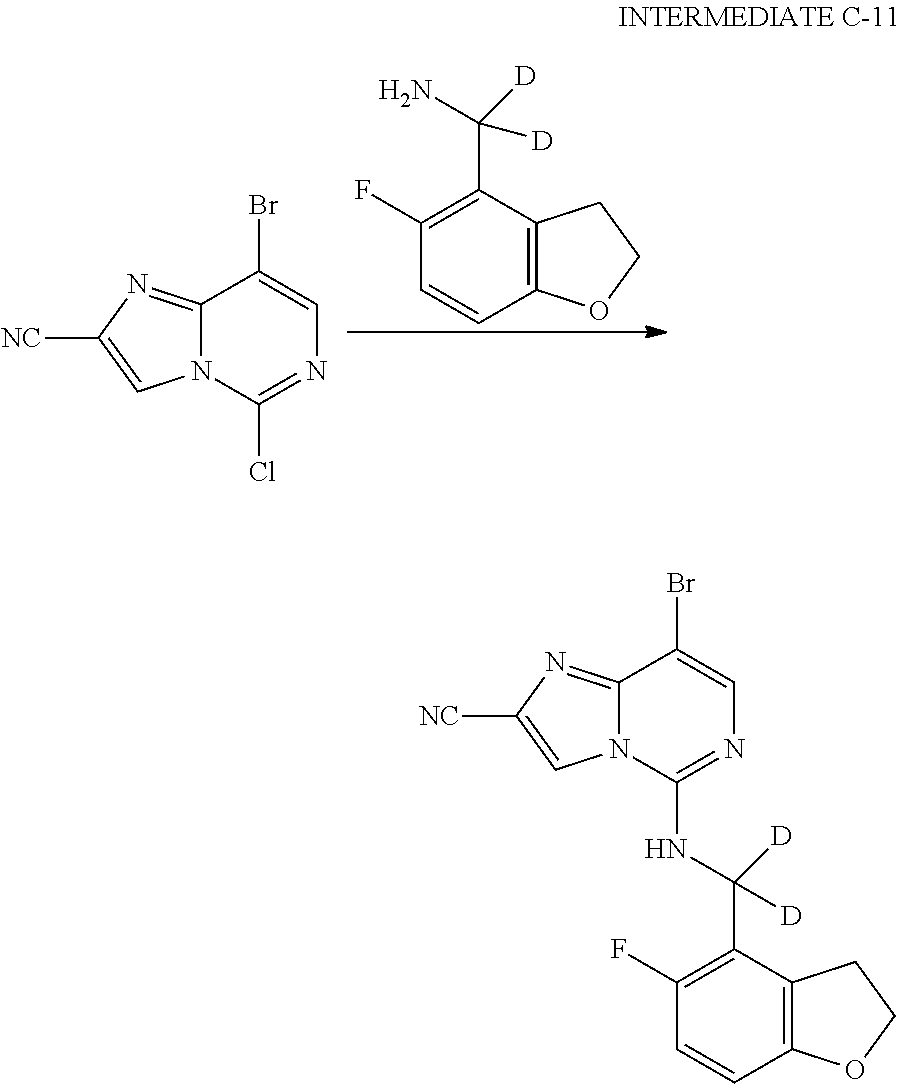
C1(F)=C(C([D])([D])N)C2=C(C=C1)OCC2.C12=NC([NC])=CN1C(Cl)=NC=C2Br.C12=NC([NC])=CN1C(NC([D])([D])C1=C(F)C=CC3=C1CCO3)=NC=C2Br
